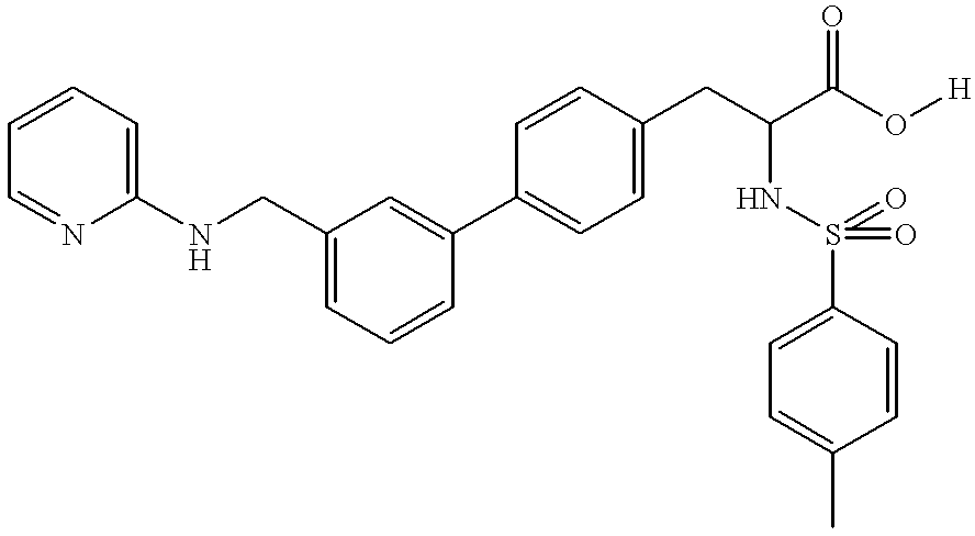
C1(NCC2=CC=CC(C3=CC=C(CC(C(O[H])=O)NS(=O)(=O)C4=CC=C(C)C=C4)C=C3)=C2)=CC=CC=N1
